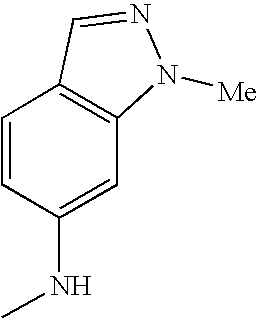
C1=CC(NC)=CC2=C1C=NN2[Me]
